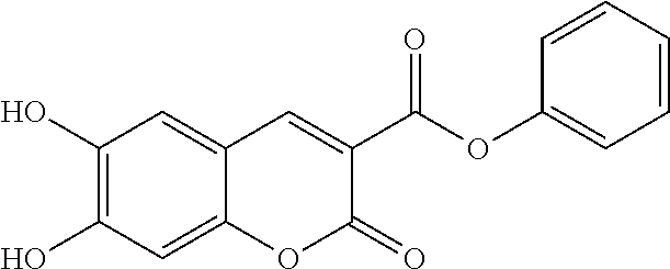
C1(O)=C(O)C=C2C(=C1)C=C(C(OC1=CC=CC=C1)=O)C(=O)O2
